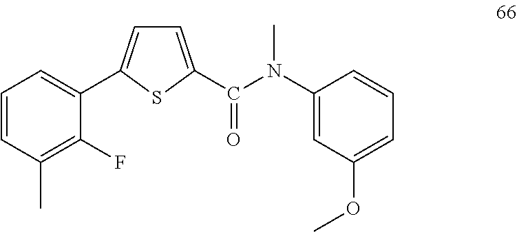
C1=CC(C)=C(F)C(C2=CC=C(C(N(C3=CC(OC)=CC=C3)C)=O)S2)=C1
